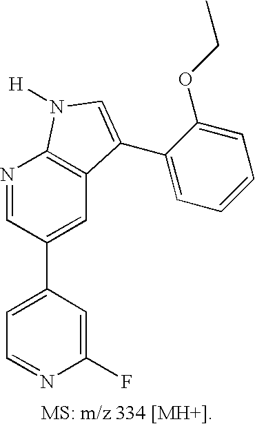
C1=C(C2=CC3=C(N=C2)N([H])C=C3C2=CC=CC=C2OCC)C=C(F)N=C1
